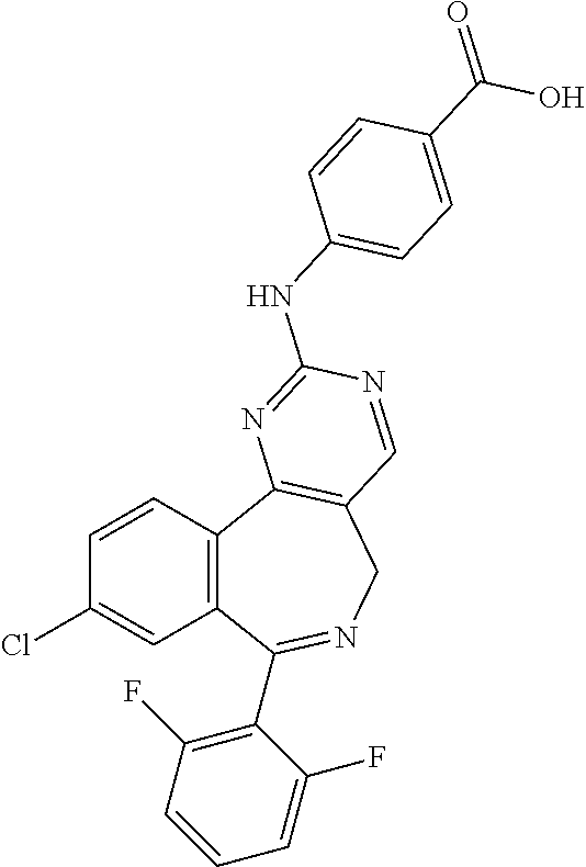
C1=CC2=C(C=C1Cl)C(C1=C(F)C=CC=C1F)=NCC1=C2N=C(NC2=CC=C(C(O)=O)C=C2)N=C1
